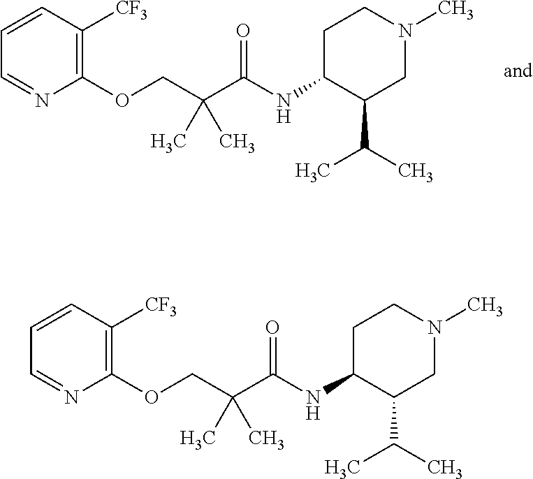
C1(OCC(C(NC2C(C(C)C)CN(C)CC2)=O)(C)C)=C([CF3])C=CC=N1.C1(OCC(C(NC2C(C(C)C)CN(C)CC2)=O)(C)C)=C([CF3])C=CC=N1
